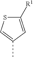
C1(C)=CSC([R1])=C1
